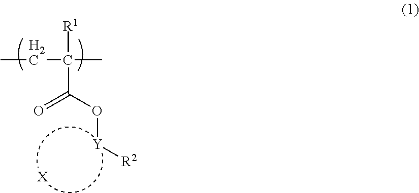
C(C(O[Y][R2])=O)([R1])(C)CC.[X]
